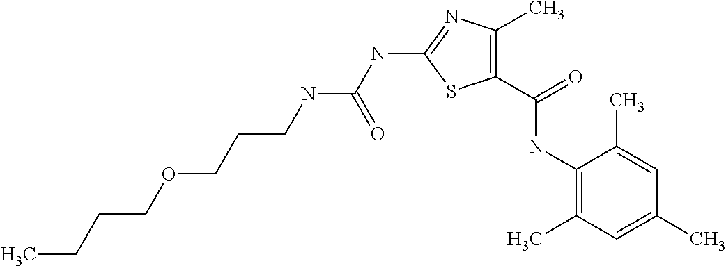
C1(C(=O)NC2=C(C)C=C(C)C=C2C)=C(C)N=C(NC(NCCCOCCCC)=O)S1
